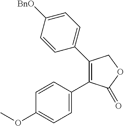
C1=C(C2=C(C3=CC=C([BnO])C=C3)COC2=O)C=CC(OC)=C1
